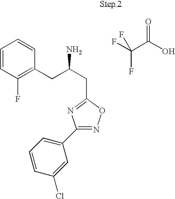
C1=CC(F)=C(CC(CC2=NC(C3=CC=CC(Cl)=C3)=NO2)N)C=C1.FC(C(O)=O)(F)F
